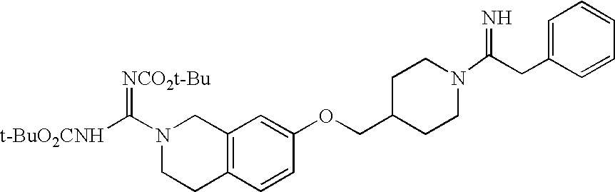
N1(C([t-BuO2CNH])=[NCO2t-Bu])CCC2=C(C1)C=C(OCC1CCN(C(=N)CC3=CC=CC=C3)CC1)C=C2
